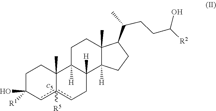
c12([R5])cC(O)([R1])CCC1(C)C1([H])CCC3(C)C(C(CCC(O)[R2])C)CCC3([H])C1([H])Cc2.[C5]
